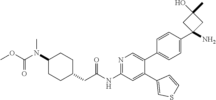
CN(C(OC)=O)C1CCC(CC(=O)NC2=NC=C(C3=CC=C(C4(N)CC(O)(C)C4)C=C3)C(C3=CSC=C3)=C2)CC1
